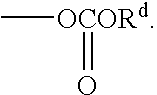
C[OCORd]=O
